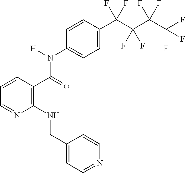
C1=C(C(C(C(C(F)(F)F)(F)F)(F)F)(F)F)C=CC(N([H])C(=O)C2=C(NCC3=CC=NC=C3)N=CC=C2)=C1
